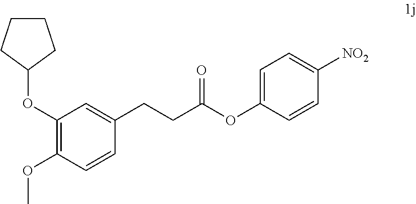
C1(OC2CCCC2)=C(OC)C=CC(CCC(OC2=CC=C([NO2])C=C2)=O)=C1
